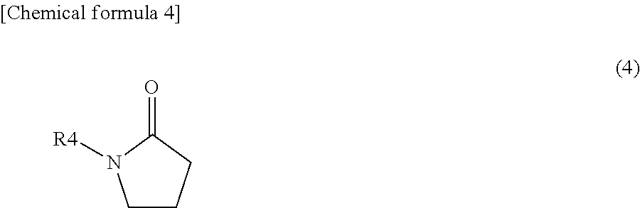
O=C1N([R4])CCC1
